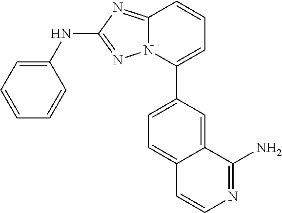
C1=CC=C(C2=CC=C3C(=C2)C(N)=NC=C3)N2C1=NC(NC1=CC=CC=C1)=N2
